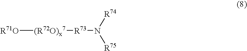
[R71O][(R72O)x7][R73]N([R75])[R74]
